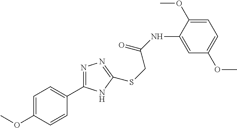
C1=C(NC(=O)CSC2=NN=C(C3=CC=C(OC)C=C3)N2)C(OC)=CC=C1OC
